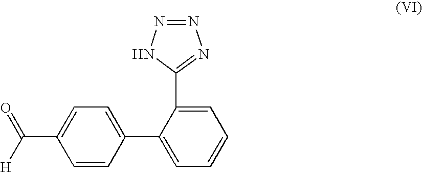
C1(C2=NN=NN2)=CC=CC=C1C1=CC=C(C([H])=O)C=C1
